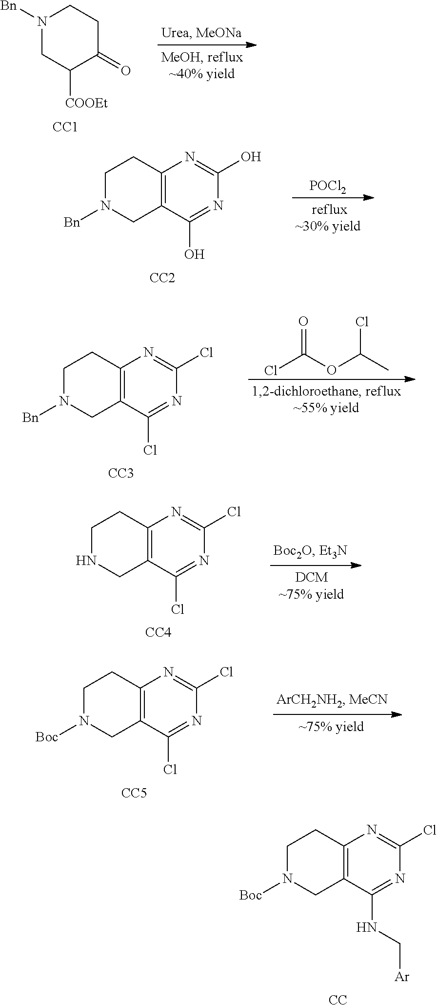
N1([Bn])CC([COOEt])C(=O)CC1.[CC1].[POCl2].C12=C(C(O)=NC(O)=N1)CN([Bn])CC2.[CC2].C12=C(C(Cl)=NC(Cl)=N1)CN([Bn])CC2.[CC3].ClC(=O)OC(C)Cl.C12=C(C(Cl)=NC(Cl)=N1)CNCC2.[CC4].C12=C(C(Cl)=NC(Cl)=N1)CN([Boc])CC2.[CC5].C12=C(C(NC[Ar])=NC(Cl)=N1)CN([Boc])CC2.[CC]
